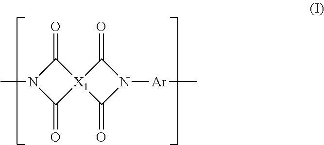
C1(=O)N(C)C(=O)[X1]12C(=O)N([Ar]C)C2=O
